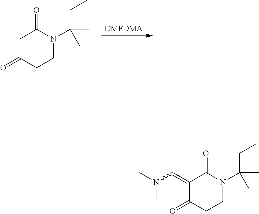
[DMFDMA].C1C(=O)CCN(C(CC)(C)C)C1=O.C1(=CN(C)C)C(=O)CCN(C(CC)(C)C)C1=O
